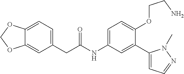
C(C(=O)NC1=CC=C(OCCN)C(C2=CC=NN2C)=C1)C1=CC=C2C(=C1)OCO2
